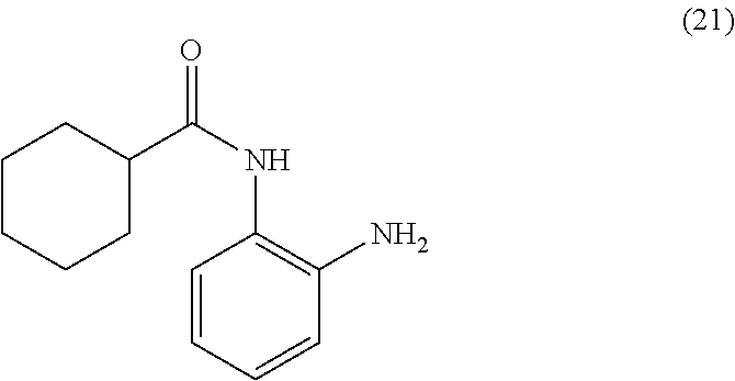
C1=CC(NC(=O)C2CCCCC2)=C(N)C=C1
